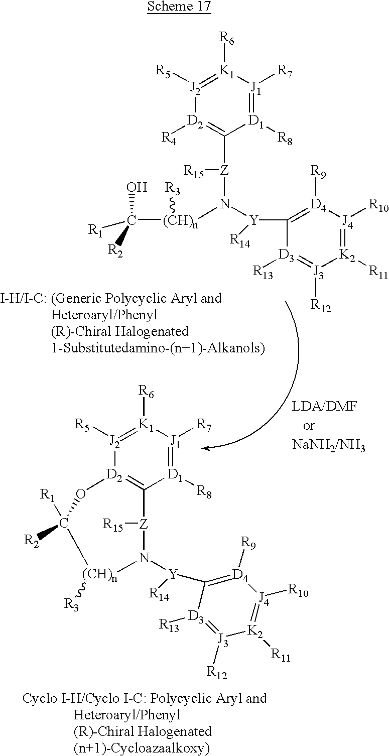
[J2]1([R5])=[K1]([R6])[J1]([R7])=[D1]([R8])C2=[D2]1OC([R1])([R2])[(CH)n]([R3])N([Y]([R14])C1=[D4]([R9])[J4]([R10])=[K2]([R11])[J3]([R12])=[D3]1[R13])[Z]2[R15].[J2]1([R5])=[K1]([R6])[J1]([R7])=[D1]([R8])C([Z]([R15])N([Y](C2=[D4]([R9])[J4]([R10])=[K2]([R11])[J3]([R12])=[D3]2[R13])[R14])[(CH)n](C([R1])([R2])O)[R3])=[D2]1[R4]
